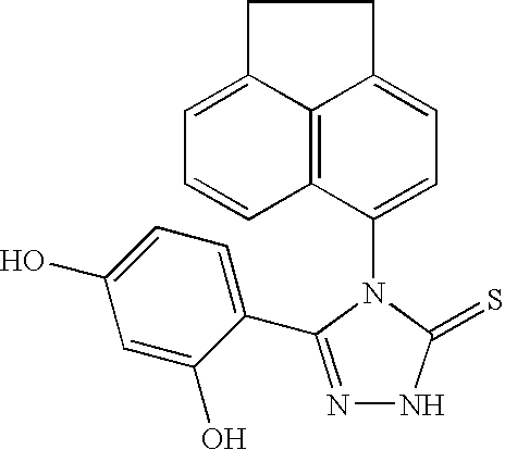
C12=C3C(=CC=C1)CCC3=CC=C2N1C(=S)NN=C1C1=CC=C(O)C=C1O
